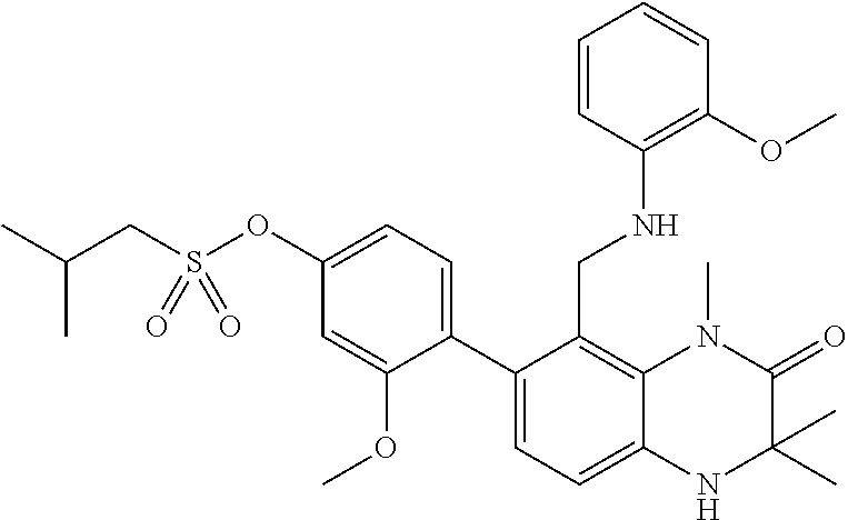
C12=C(CNC3=C(OC)C=CC=C3)C(C3=CC=C(OS(CC(C)C)(=O)=O)C=C3OC)=CC=C1NC(C)(C)C(=O)N2C
